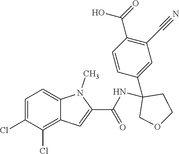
C1=C(Cl)C(Cl)=C2C(=C1)N(C)C(C(NC1(C3=CC(C#N)=C(C(O)=O)C=C3)COCC1)=O)=C2
